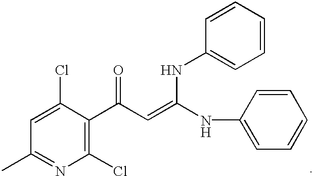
C1(Cl)=CC(C)=NC(Cl)=C1C(C=C(NC1=CC=CC=C1)NC1=CC=CC=C1)=O
